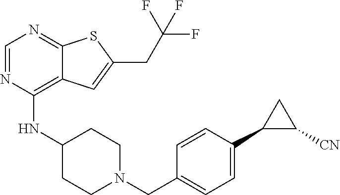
C1=NC(NC2CCN(CC3=CC=C(C4C([CN])C4)C=C3)CC2)=C2C(=N1)SC(CC(F)(F)F)=C2
